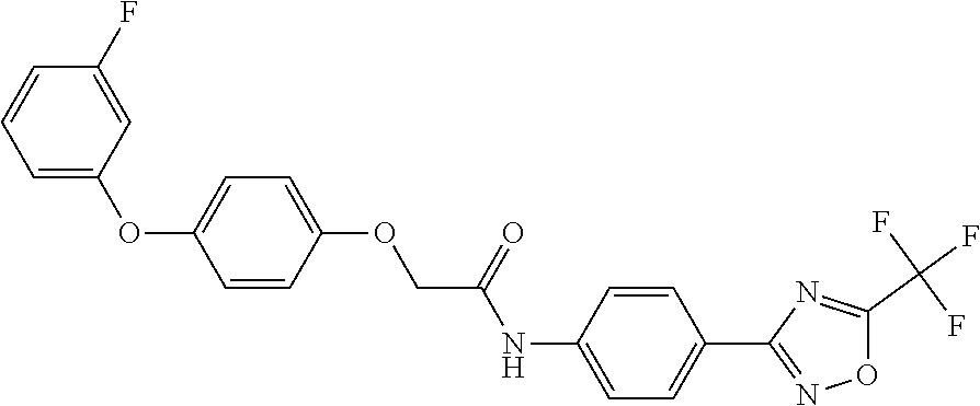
C1=C(OC2=CC=C(OCC(NC3=CC=C(C4=NOC(C(F)(F)F)=N4)C=C3)=O)C=C2)C=C(F)C=C1
